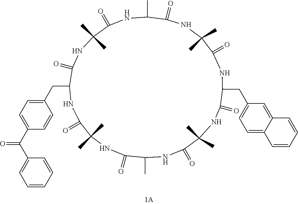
C1(CC2C(=O)NC(C)(C)C(=O)NC(C)C(=O)NC(C)(C)C(=O)NC(CC3=CC=C4C(=C3)C=CC=C4)C(=O)NC(C)(C)C(=O)NC(C)C(=O)NC(C)(C)C(=O)N2)=CC=C(C(C2=CC=CC=C2)=O)C=C1
